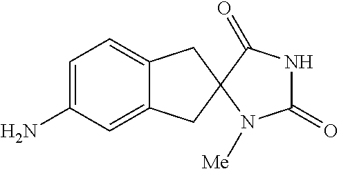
C1=C(N)C=C2C(=C1)CC1(C2)N([Me])C(=O)NC1=O
